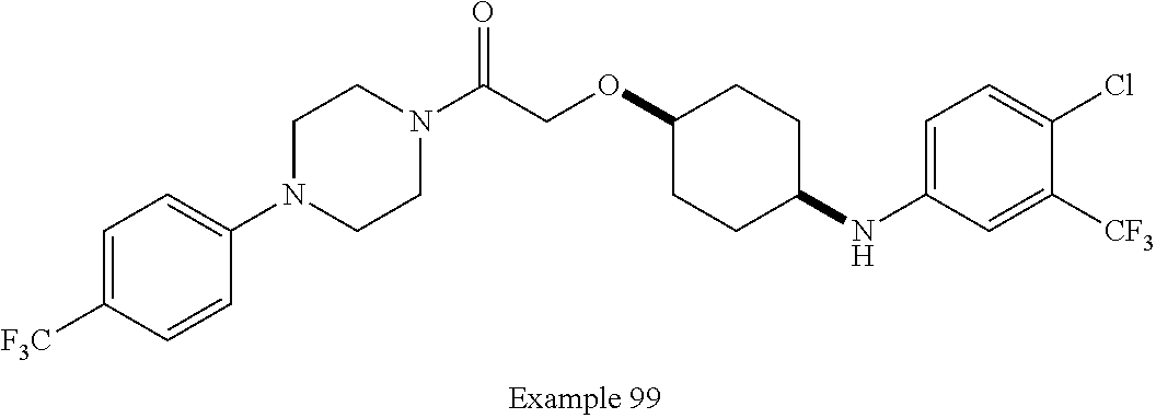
C1=C([F3C])C=CC(N2CCN(C(COC3CCC(NC4=CC=C(Cl)C([CF3])=C4)CC3)=O)CC2)=C1
